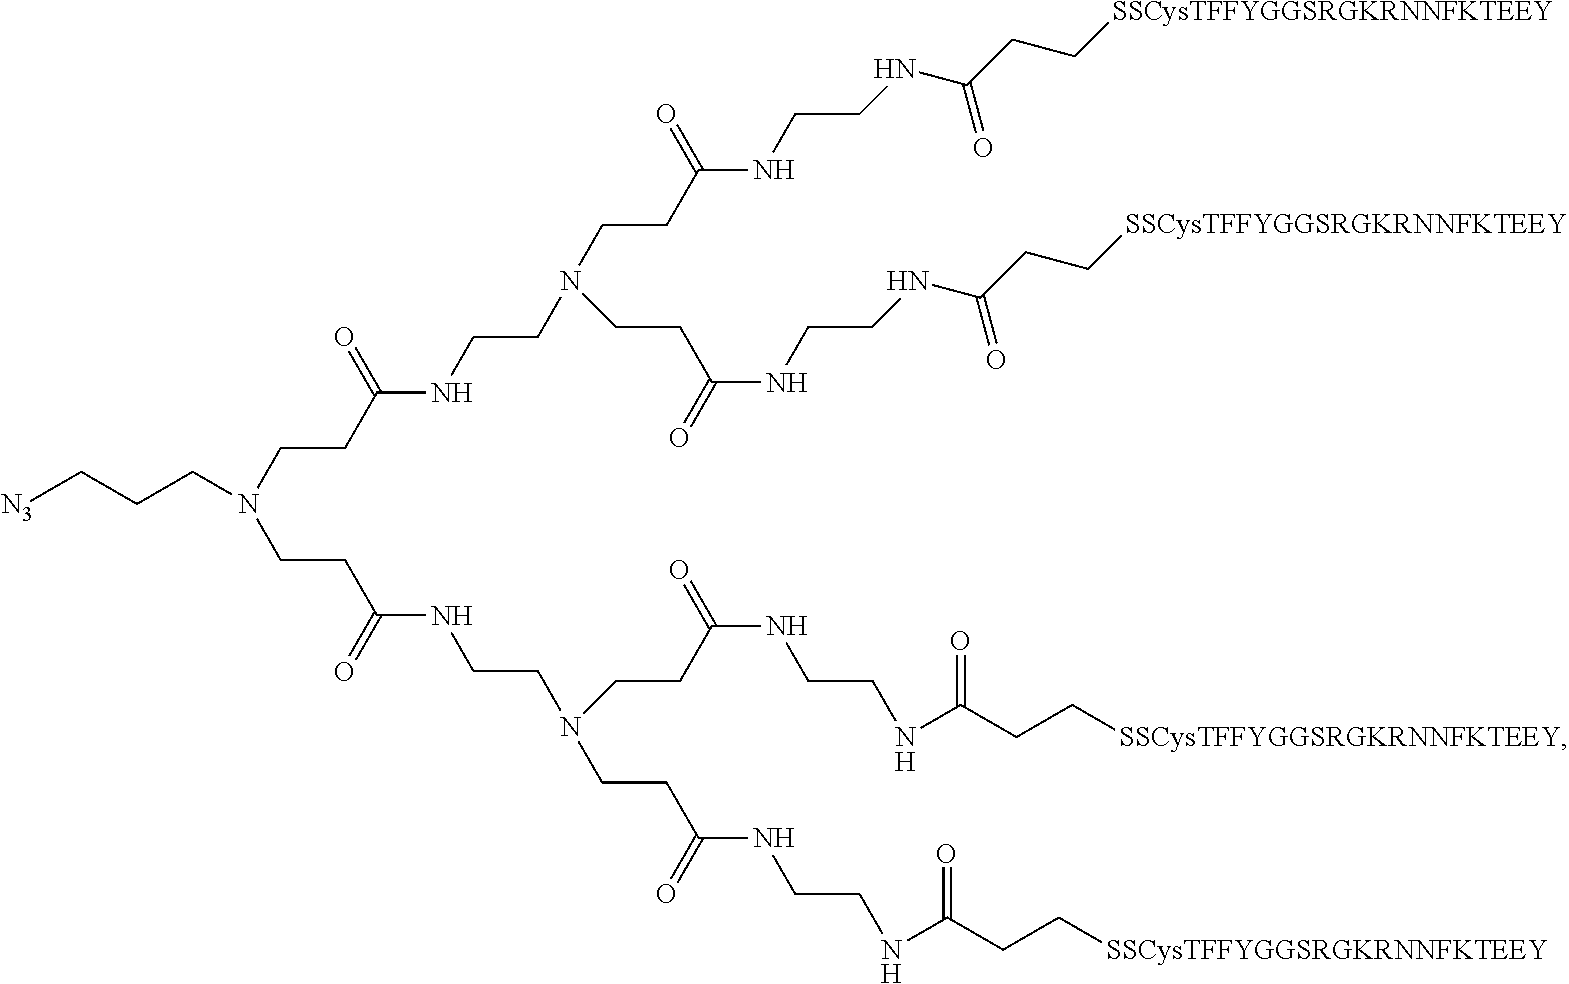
C(CN(CCC(NCCN(CCC(NCCNC(CC[SSCysTFFYGGSRGKRNNFKTEEY])=O)=O)CCC(NCCNC(CC[SSCysTFFYGGSRGKRNNFKTEEY])=O)=O)=O)CCC[N3])C(NCCN(CCC(NCCNC(CC[SSCysTFFYGGSRGKRNNFKTEEY])=O)=O)CCC(NCCNC(CC[SSCysTFFYGGSRGKRNNFKTEEY])=O)=O)=O
